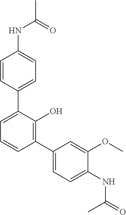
C1(NC(C)=O)=CC=C(C2=CC=CC(C3=CC=C(NC(=O)C)C(OC)=C3)=C2O)C=C1
